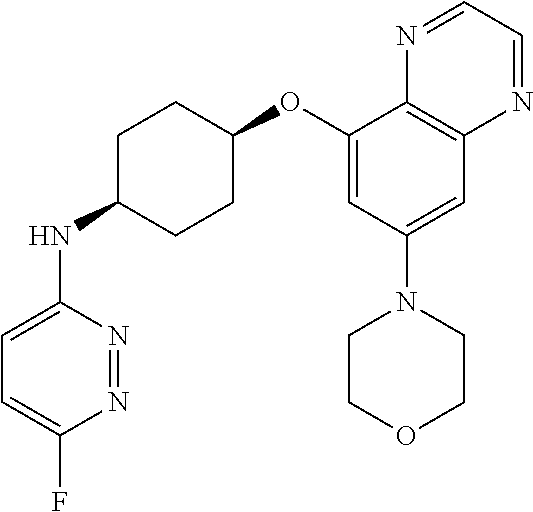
N1=NC(NC2CCC(OC3=CC(N4CCOCC4)=CC4=C3N=CC=N4)CC2)=CC=C1F
